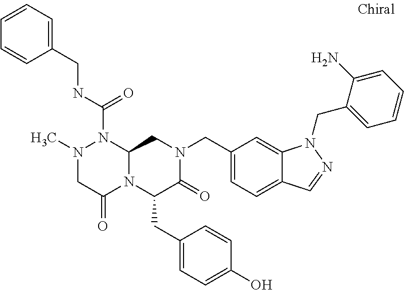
N1(C)CC(=O)N2C(N1C(NCC1=CC=CC=C1)=O)CN(CC1=CC=C3C(=C1)N(CC1=CC=CC=C1N)N=C3)C(=O)C2CC1=CC=C(O)C=C1
